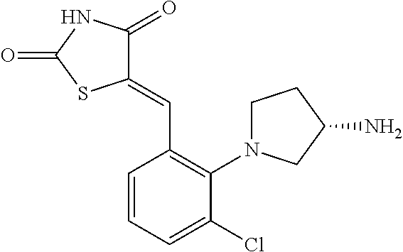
C1(Cl)=CC=CC(C=C2C(=O)NC(=O)S2)=C1N1CCC(N)C1
